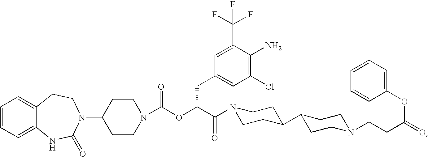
C1=CC=C2C(=C1)CCN(C1CCN(C(OC(C(=O)N3CCC(C4CCN(CCC(=O)OC5=CC=CC=C5)CC4)CC3)CC3=CC(Cl)=C(N)C(C(F)(F)F)=C3)=O)CC1)C(=O)N2
